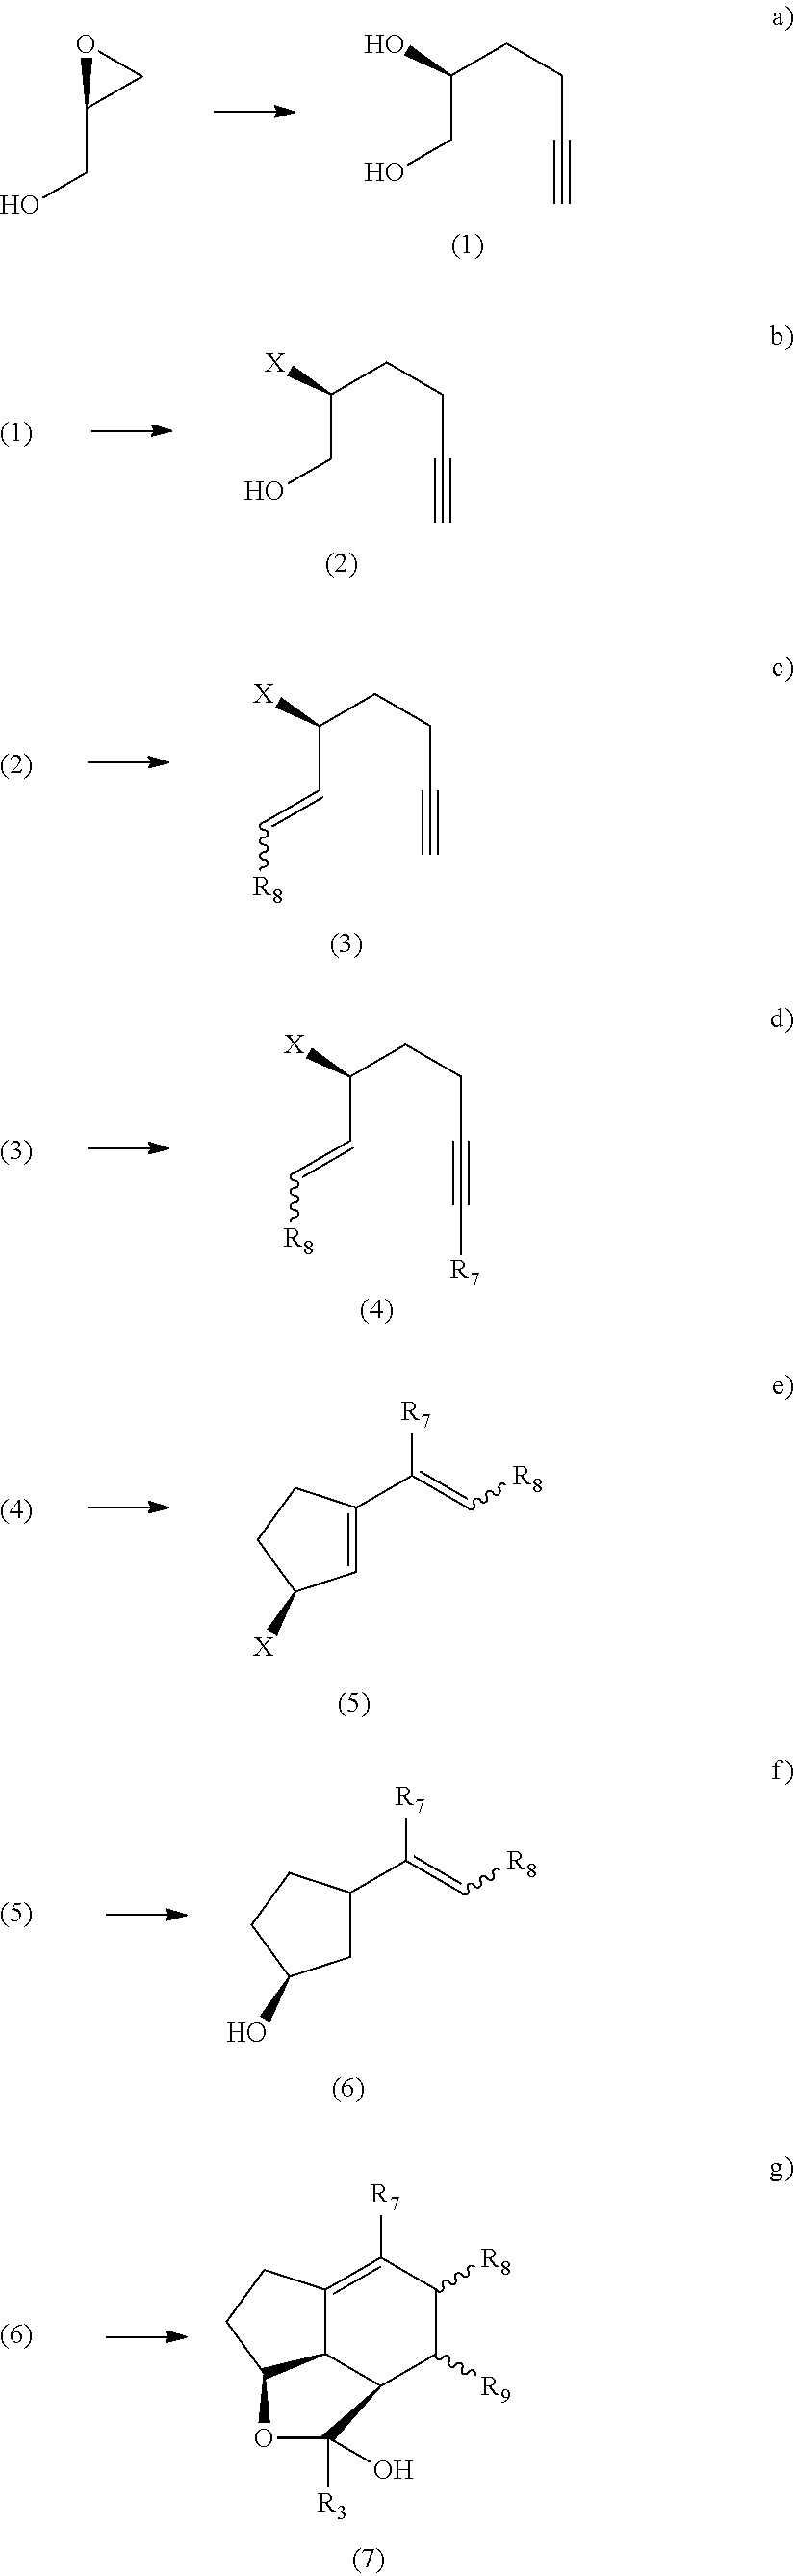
C(CO)(CCC#C)O.O1C(CO)C1.C(CO)(CCC#C)[X].C1C(C(=C[R8])[R7])CCC1O.C(C=C[R8])(CCC#C)[X].C(C=C[R8])(CCC#C[R7])[X].C1=C(C(=C[R8])[R7])CCC1[X].C12C3=C([R7])C([R8])C([R9])C1C([R3])(O)OC2CC3
